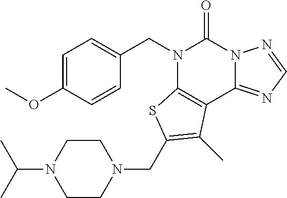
C1=C(OC)C=CC(CN2C3=C(C4=NC=NN4C2=O)C(C)=C(CN2CCN(C(C)C)CC2)S3)=C1
